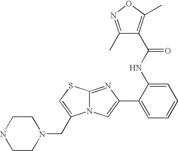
N12C(=NC(C3=CC=CC=C3NC(=O)C3=C(C)ON=C3C)=C1)SC=C2CN1CCNCC1
